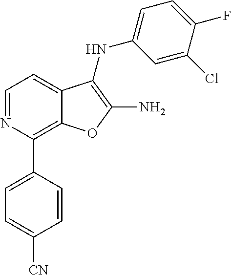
C12=C(C3=CC=C([CN])C=C3)N=CC=C1C(NC1=CC=C(F)C(Cl)=C1)=C(N)O2
